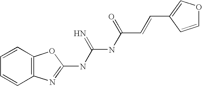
N(C(NC(C=CC1=COC=C1)=O)=N)C1=NC2=C(O1)C=CC=C2
